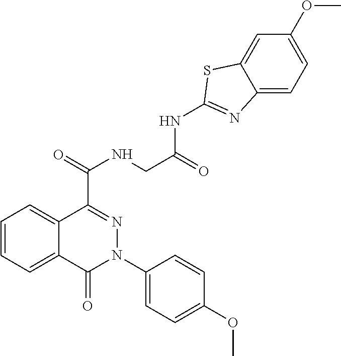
C12=CC=C(OC)C=C1SC(NC(=O)CNC(C1=NN(C3=CC=C(OC)C=C3)C(=O)C3=CC=CC=C13)=O)=N2
